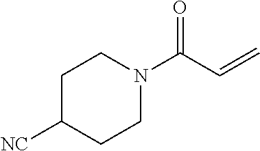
N1(C(C=C)=O)CCC([NC])CC1
